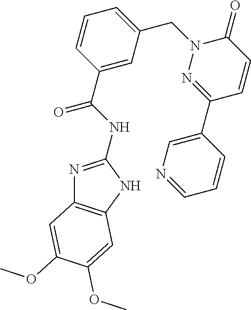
N1=C(NC(C2=CC(CN3C(=O)C=CC(C4=CN=CC=C4)=N3)=CC=C2)=O)NC2=C1C=C(OC)C(OC)=C2
